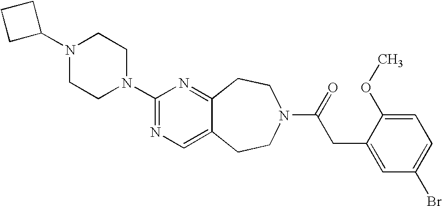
N1(C2CCC2)CCN(C2=NC=C3C(=N2)CCN(C(=O)CC2=CC(Br)=CC=C2OC)CC3)CC1
